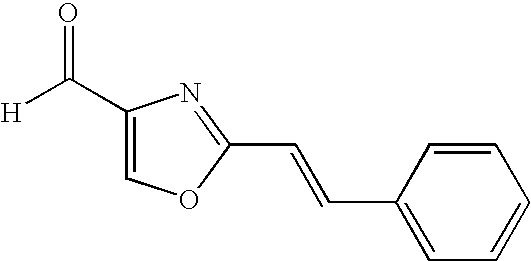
C1=CC(C=CC2=NC(C([H])=O)=CO2)=CC=C1
